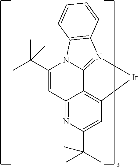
C1=C(C(C)(C)C)N2C3=N(C4=C2C=CC=C4)[Ir]C2=C3C1=NC(C(C)(C)C)=C2
